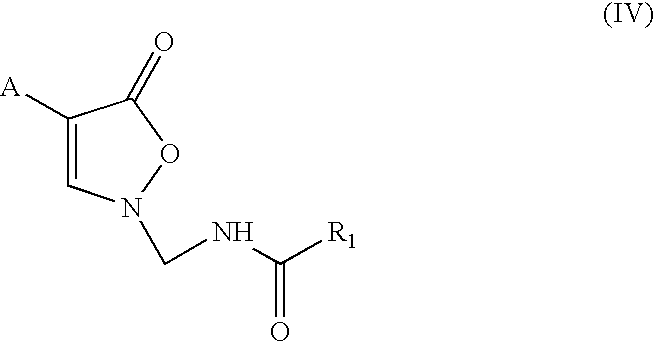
C1([A])=CN(CNC([R1])=O)OC1=O
